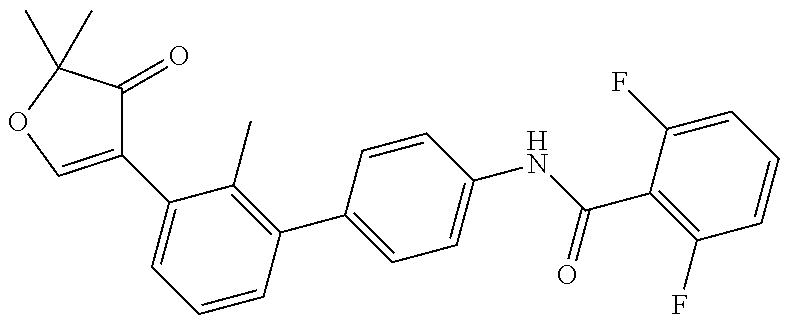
C1(C2=CC=CC(C3=CC=C(NC(C4=C(F)C=CC=C4F)=O)C=C3)=C2C)=COC(C)(C)C1=O
